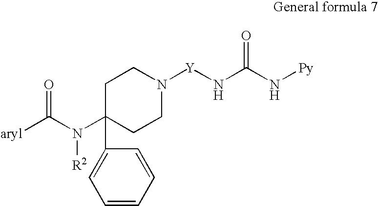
C1C(N(C([aryl])=O)[R2])(C2=CC=CC=C2)CCN([Y]NC(N[Py])=O)C1
